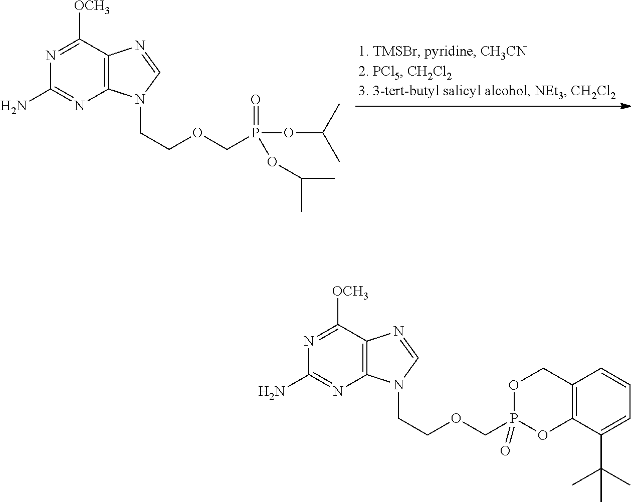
C12=C(C([OCH3])=NC(N)=N1)N=CN2CCOCP(OC(C)C)(=O)OC(C)C.C12=C(C([OCH3])=NC(N)=N1)N=CN2CCOCP1(=O)OC2=C(CO1)C=CC=C2C(C)(C)C
